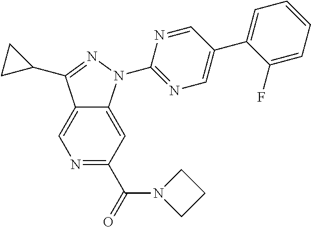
N1=C(C(=O)N2CCC2)C=C2C(=C1)C(C1CC1)=NN2C1=NC=C(C2=CC=CC=C2F)C=N1
